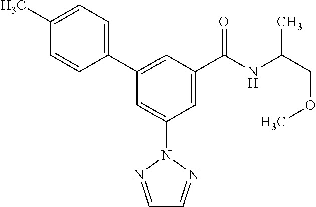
C1(C2=CC(C(NC(COC)C)=O)=CC(N3N=CC=N3)=C2)=CC=C(C)C=C1
